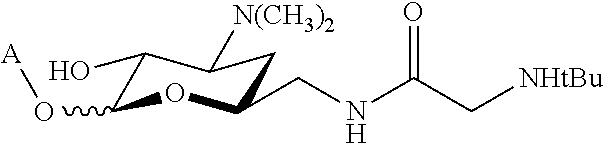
C1(O)C(O[A])OC(CNC(C[NHtBu])=O)CC1[N(CH3)2]
